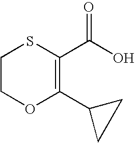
C1COC(C2CC2)=C(C(O)=O)S1
